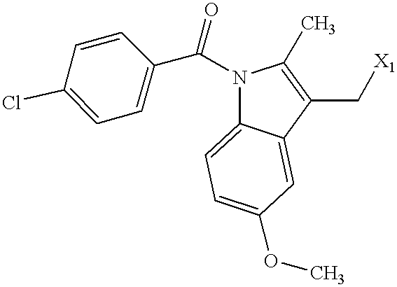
N1(C(C2=CC=C(Cl)C=C2)=O)C2=CC=C(OC)C=C2C(C[X1])=C1C
